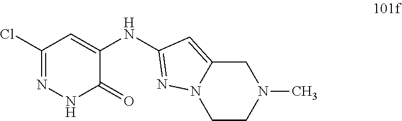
C1CN(C)CC2=CC(NC3=CC(Cl)=NNC3=O)=NN12
